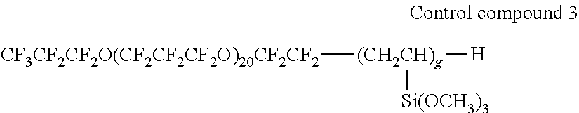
[(CH2CH)g]([CF3CF2CF2O(CF2CF2CF2O)20CF2CF2])([H])[Si(OCH3)3]
